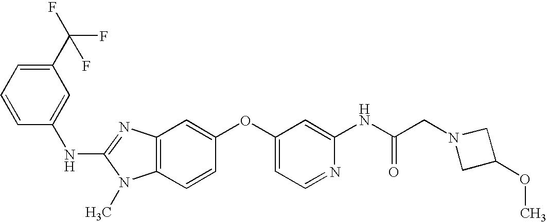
N(C1=NC2=C(N1C)C=CC(OC1=CC=NC(NC(CN3CC(OC)C3)=O)=C1)=C2)C1=CC(C(F)(F)F)=CC=C1
